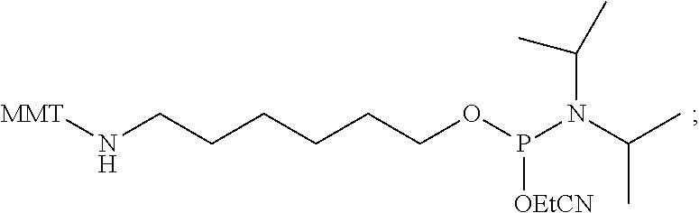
C(CCCCCOP(N(C(C)C)C(C)C)[OEtCN])N[MMT]
